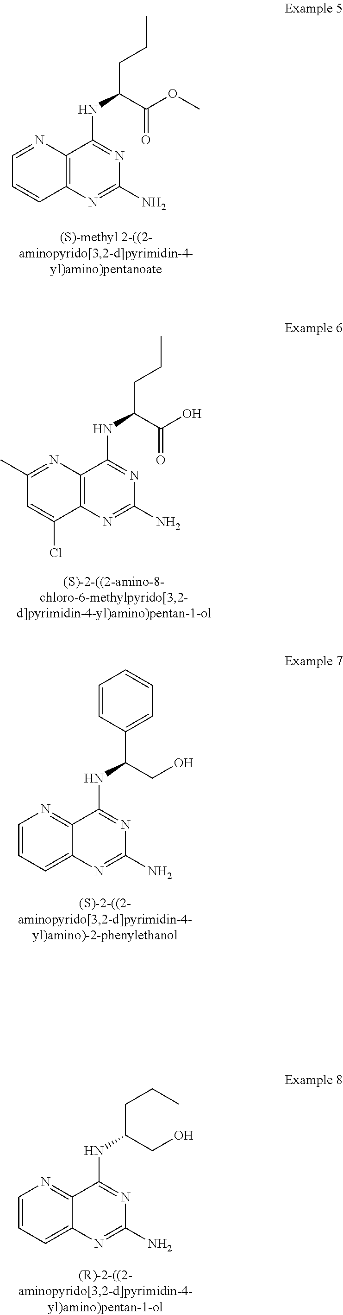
C12=C(N=C(N)N=C1NC(CCC)C(OC)=O)C=CC=N2.C12=C(N=C(N)N=C1NC(CCC)C(O)=O)C(Cl)=CC(C)=N2.C12=NC=CC=C1N=C(N)N=C2NC(C1=CC=CC=C1)CO.C12=NC=CC=C1N=C(N)N=C2NC(CCC)CO
